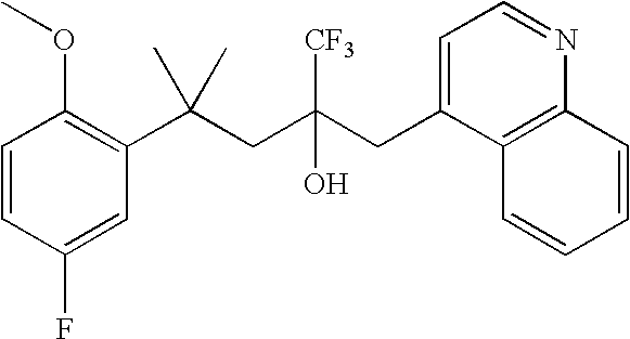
C1=CC(F)=CC(C(CC(CC2=CC=NC3=C2C=CC=C3)([CF3])O)(C)C)=C1OC
